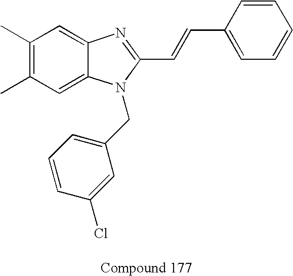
C1(C)=C(C)C=C2C(=C1)N=C(C=CC1=CC=CC=C1)N2CC1=CC=CC(Cl)=C1
